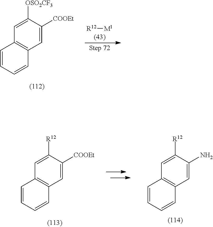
C12=C(C=C([COOEt])C([R12])=C1)C=CC=C2.C12=C(C=C(N)C([R12])=C1)C=CC=C2.[R12][M1].C12=C(C=C([COOEt])C([OSO2CF3])=C1)C=CC=C2
